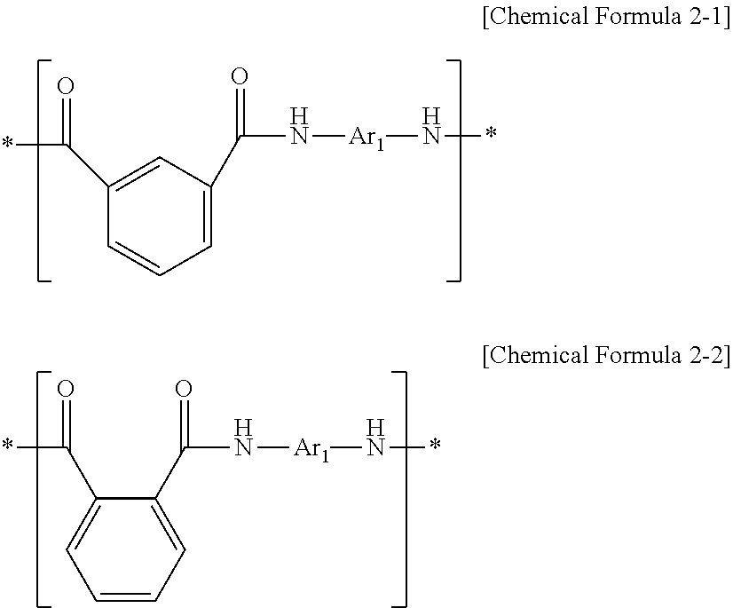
C(*)(=O)C1=CC=CC=C1C(N[Ar1]N*)=O.C1=C(C(*)=O)C=CC=C1C(N[Ar1]N*)=O
